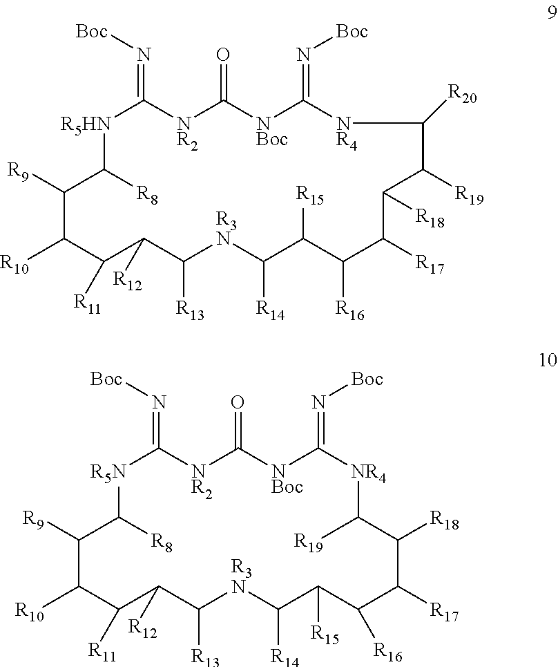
[R5HN]1C(=N[Boc])[NR2]C(=O)[NBoc]C(=N[Boc])[NR4]C([R20])C([R19])C([R18])C([R17])C([R16])C([R15])C([R14])[R3N]C([R13])C([R12])C([R11])C([R10])C([R9])C1[R8].[R5N]1C(=N[Boc])[NR2]C(=O)[NBoc]C(=N[Boc])[NR4]C([R19])C([R18])C([R17])C([R16])C([R15])C([R14])[R3N]C([R13])C([R12])C([R11])C([R10])C([R9])C1[R8]
